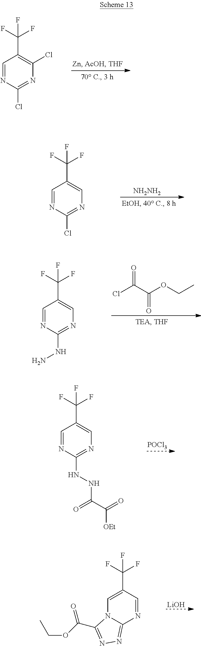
C1=NC(Cl)=NC(Cl)=C1C(F)(F)F.[NH2NH2].C1=NC(Cl)=NC=C1C(F)(F)F.C1=NC(NN)=NC=C1C(F)(F)F.ClC(C(OCC)=O)=O.[POCl3].C1=NC(NNC(C(=O)[OEt])=O)=NC=C1C(F)(F)F.[LiOH].C1=C(C(F)(F)F)C=NC2=NN=C(C(=O)OCC)N12
